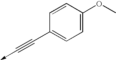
C1(C#C->C)=CC=C(OC)C=C1
